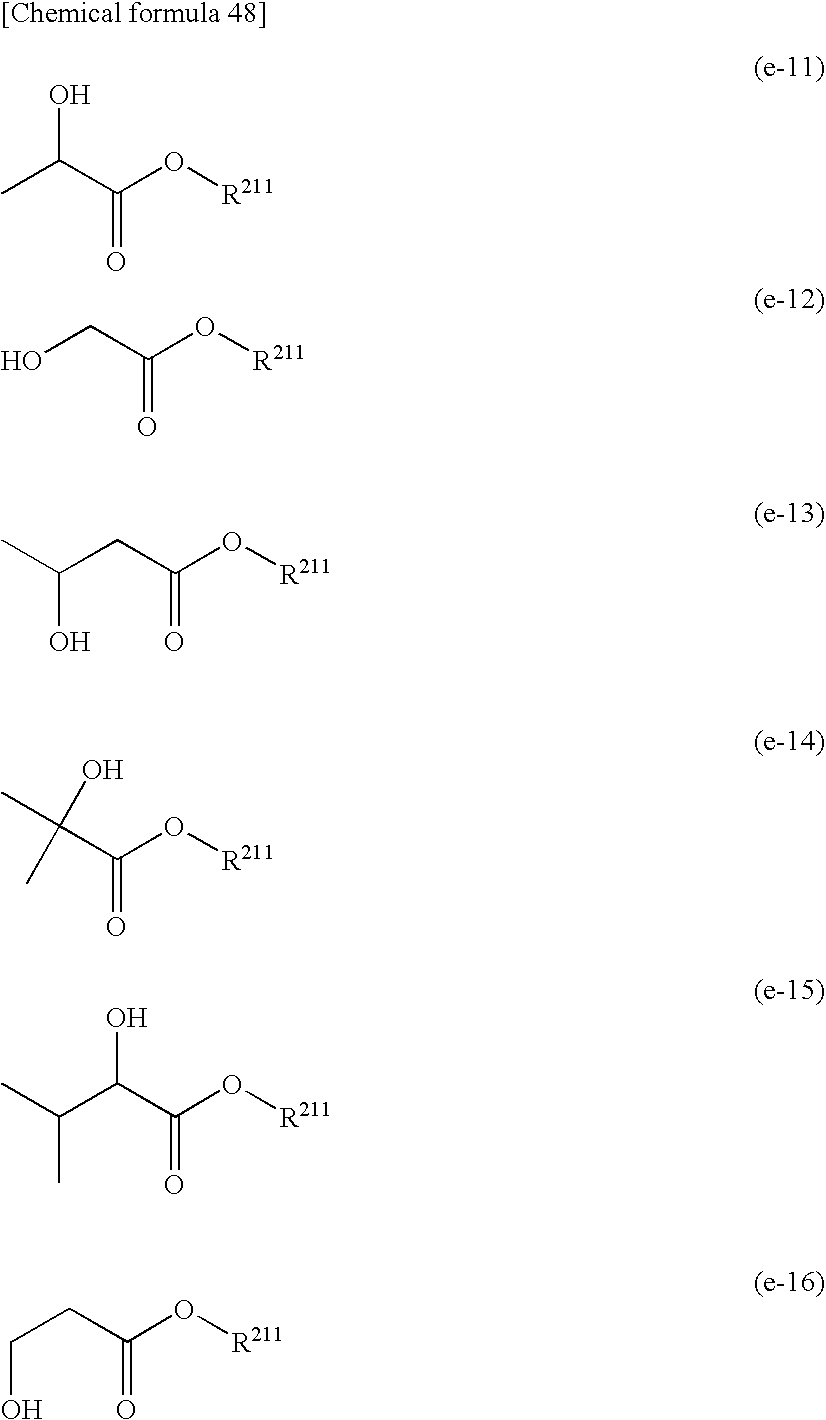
CC(O)C(=O)O[R211].OCC(=O)O[R211].C(CC(=O)O[R211])(C)O.C(C(=O)O[R211])(C)(O)C.C(C(=O)O[R211])(C(C)C)O.C(C(=O)O[R211])CO
